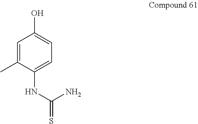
C1=C(C)C(NC(N)=S)=CC=C1O
